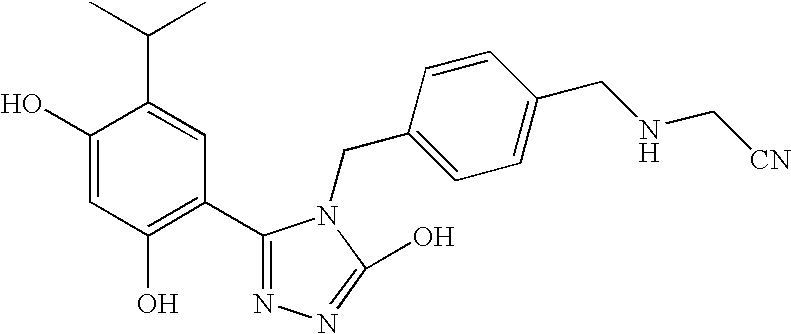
C1(O)=CC(O)=C(C2=NN=C(O)N2CC2=CC=C(CNC[CN])C=C2)C=C1C(C)C
